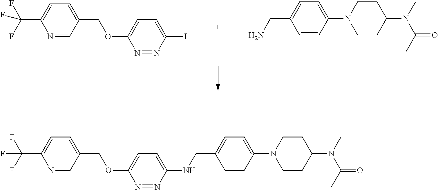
C1=C(COC2=CC=C(I)N=N2)C=NC(C(F)(F)F)=C1.NCC1=CC=C(N2CCC(N(C)C(C)=O)CC2)C=C1.C1=C(COC2=CC=C(NCC3=CC=C(N4CCC(N(C)C(C)=O)CC4)C=C3)N=N2)C=NC(C(F)(F)F)=C1
